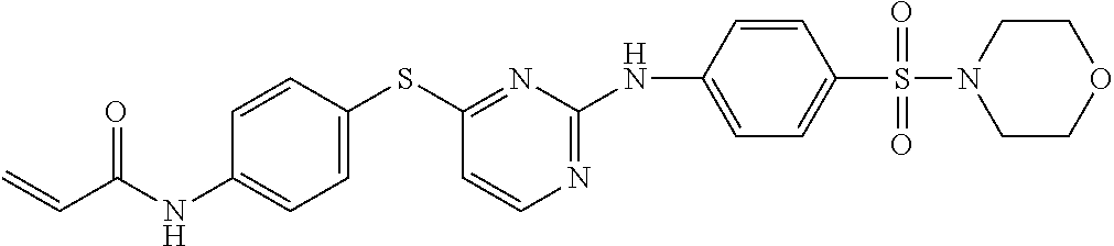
C1(NC(C=C)=O)=CC=C(SC2=NC(NC3=CC=C(S(=O)(=O)N4CCOCC4)C=C3)=NC=C2)C=C1
